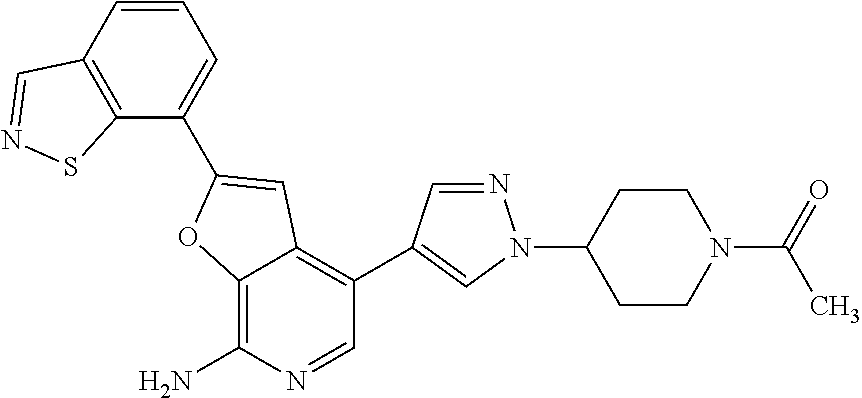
C12=C(N)N=CC(C3=CN(C4CCN(C(=O)C)CC4)N=C3)=C1C=C(C1=CC=CC3=C1SN=C3)O2
